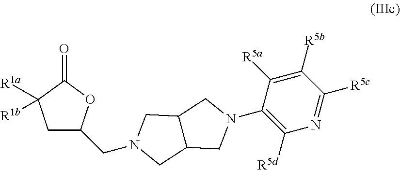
C1C(CN2CC3C(C2)CN(C2=C([R5d])N=C([R5c])C([R5b])=C2[R5a])C3)OC(=O)C1([R1a])[R1b]
